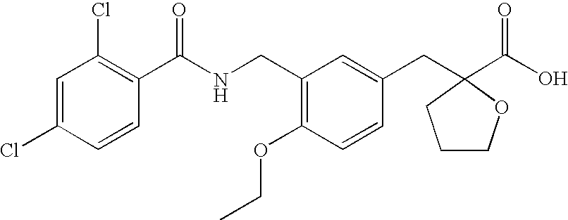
C1=C(Cl)C=CC(C(NCC2=C(OCC)C=CC(CC3(C(=O)O)OCCC3)=C2)=O)=C1Cl
